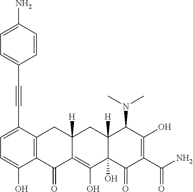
C1=C(C#CC2=CC=C(N)C=C2)C2=C(C(O)=C1)C(=O)C1=C(O)C3(O)C([H])(CC1([H])C2)C(N(C)C)C(O)=C(C(N)=O)C3=O
